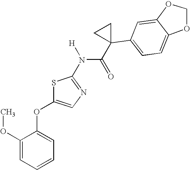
C1(OC)=CC=CC=C1OC1=CN=C(N(C(=O)C2(C3=CC=C4C(=C3)OCO4)CC2)[H])S1
